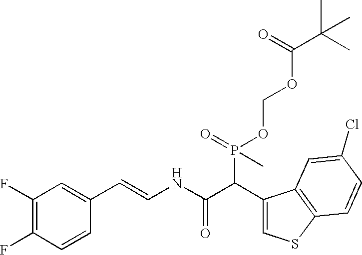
C1(F)=C(F)C=CC(C=CNC(C(C2=CSC3=C2C=C(Cl)C=C3)P(OCOC(C(C)(C)C)=O)(C)=O)=O)=C1
